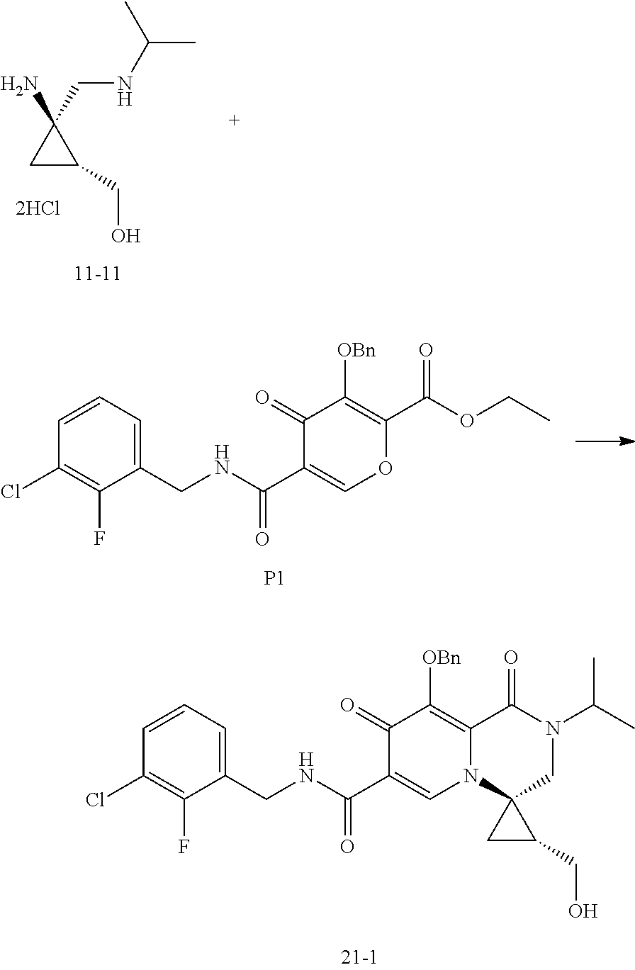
C1(CNC(C2=COC(C(OCC)=O)=C([OBn])C2=O)=O)=CC=CC(Cl)=C1F.[P1].C1(CNC(C2=CN3C(=C([OBn])C2=O)C(=O)N(C(C)C)CC32CC2CO)=O)=CC=CC(Cl)=C1F.C1C(CO)C1(N)CNC(C)C
